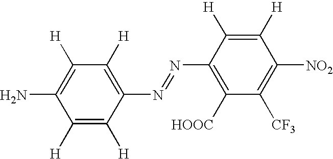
C1([H])=C([H])C(N=NC2=C([HOOC])C([CF3])=C([NO2])C([H])=C2[H])=C([H])C([H])=C1N
